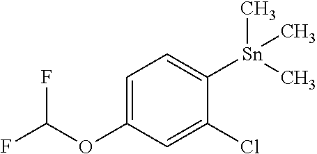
C(F)(OC1=CC=C([Sn](C)(C)C)C(Cl)=C1)F
